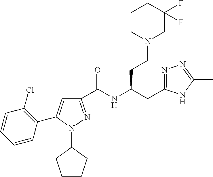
C1(C(NC(CC2=NN=C(C)N2)CCN2CC(F)(F)CCC2)=O)=NN(C2CCCC2)C(C2=C(Cl)C=CC=C2)=C1
